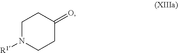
C1N([R1])CCC(=O)C1
